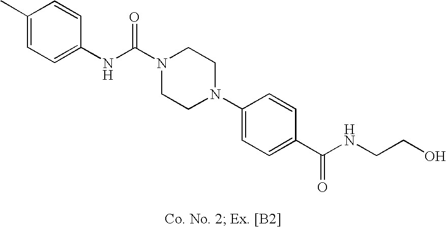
C1(C)=CC=C(NC(N2CCN(C3=CC=C(C(NCCO)=O)C=C3)CC2)=O)C=C1
